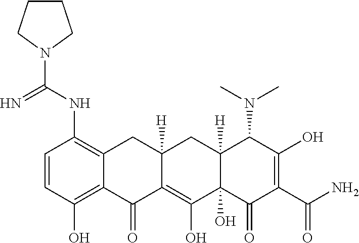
C1=CC(O)=C2C(=C1NC(N1CCCC1)=N)CC1([H])C(=C(O)C3(O)C([H])(C1)C(N(C)C)C(O)=C(C(N)=O)C3=O)C2=O
